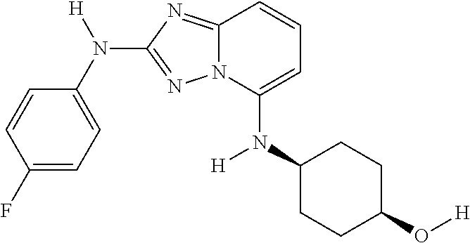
C1=CC(F)=CC=C1N([H])C1=NN2C(=N1)C=CC=C2N(C1CCC(O[H])CC1)[H]
